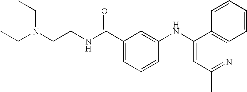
N(CCNC(C1=CC=CC(NC2=CC(C)=NC3=C2C=CC=C3)=C1)=O)(CC)CC
